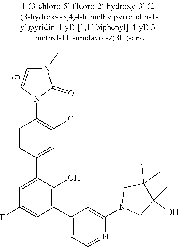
C1(C)(O)CN(C2=CC(C3=C(O)C(C4=CC(Cl)=C(N5C=CN(C)C5=O)C=C4)=CC(F)=C3)=CC=N2)CC1(C)C
